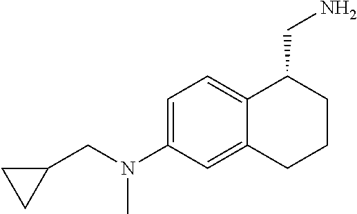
C(N(C1=CC=C2C(=C1)CCCC2CN)C)C1CC1
